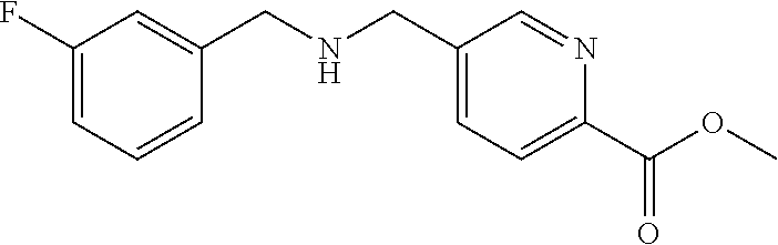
C1(F)=CC=CC(CNCC2=CC=C(C(OC)=O)N=C2)=C1
